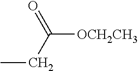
CCC(=O)[OCH2CH3]
